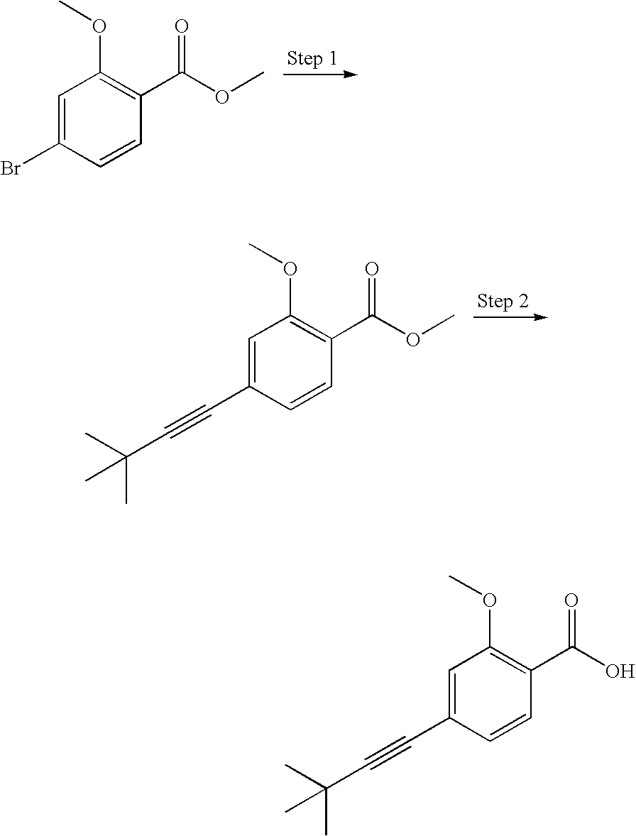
C1=C(C#CC(C)(C)C)C=CC(C(O)=O)=C1OC.C1=C(Br)C=CC(C(OC)=O)=C1OC.C1=C(C#CC(C)(C)C)C=CC(C(OC)=O)=C1OC
